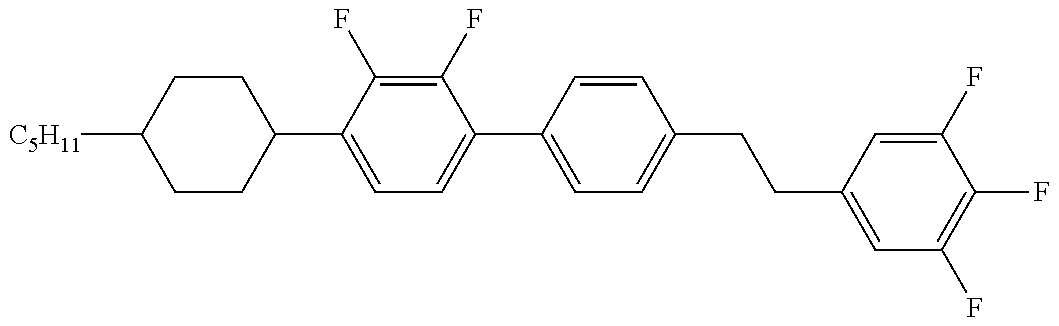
C1CC(C2=CC=C(C3=CC=C(CCC4=CC(F)=C(F)C(F)=C4)C=C3)C(F)=C2F)CCC1[C5H11]
